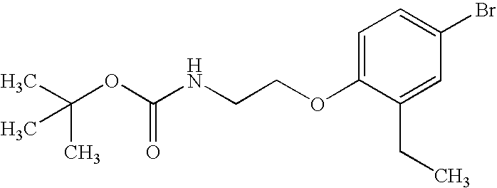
C1=C(OCCNC(OC(C)(C)C)=O)C(CC)=CC(Br)=C1
